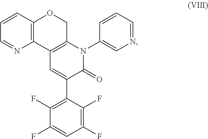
N1=CC=CC(N2C3=C(C=C(C4=C(F)C(F)=CC(F)=C4F)C2=O)C2=C(C=CC=N2)OC3)=C1
